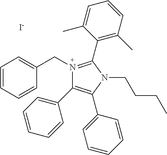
[I-].C(N1=C(C2=C(C)C=CC=C2C)N(CCCC)C(C2=CC=CC=C2)=C1C1=CC=CC=C1)C1=CC=CC=C1
